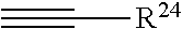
C#C[R24]
